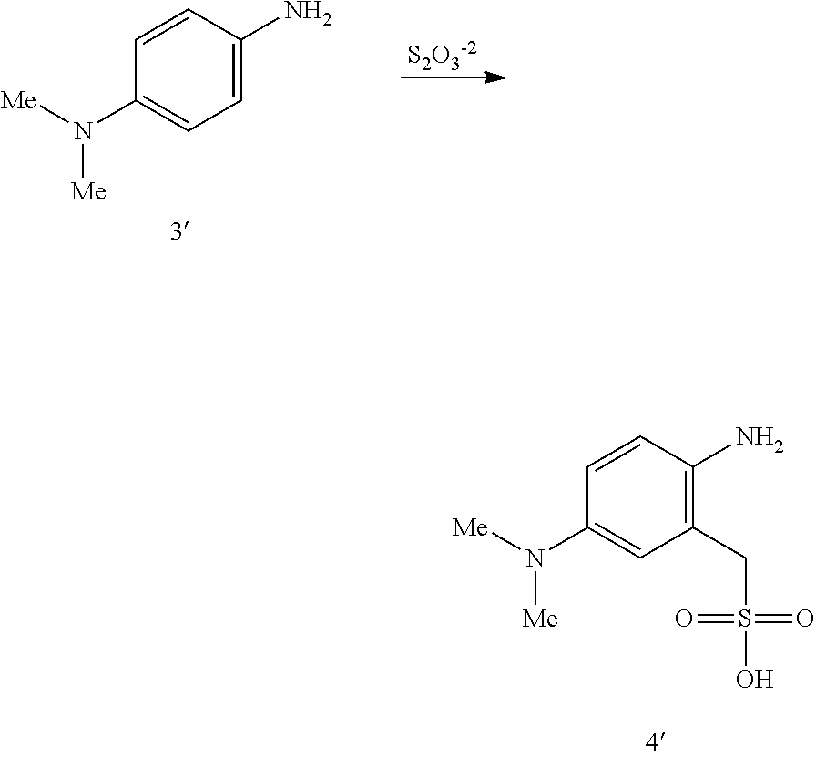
[S2O3-2].C1=C(N)C=CC(N([Me])[Me])=C1.C1(CS(=O)(=O)O)=C(N)C=CC(N([Me])[Me])=C1
